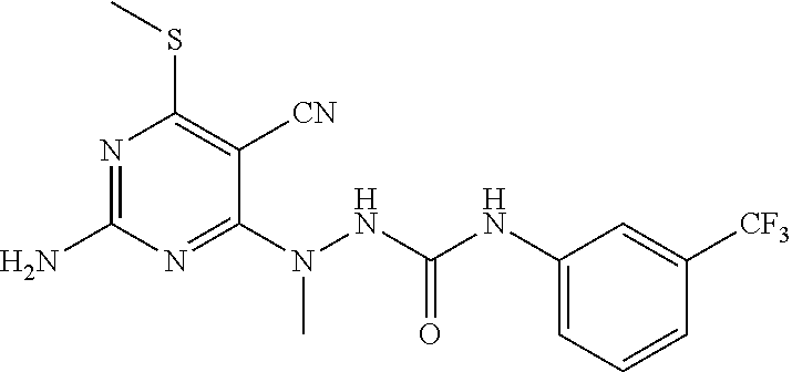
C1(N(NC(NC2=CC=CC([CF3])=C2)=O)C)=NC(N)=NC(SC)=C1[CN]
